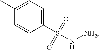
N([NH2])S(C1=CC=C(C)C=C1)(=O)=O
